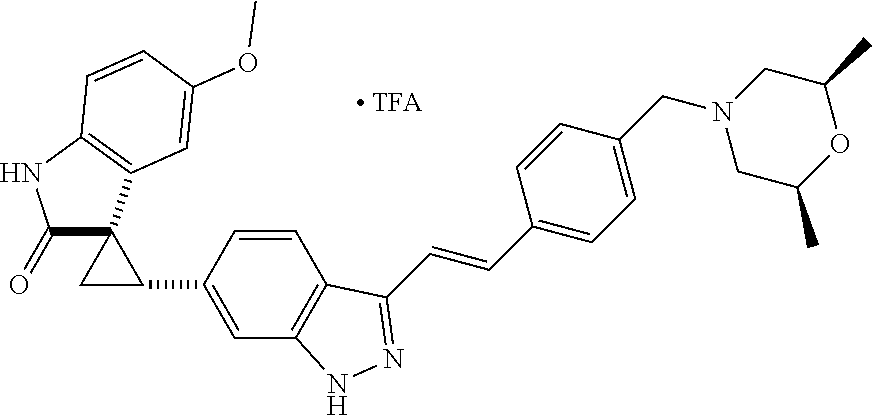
C12=C(C=C(C3CC34C(=O)NC3=C4C=C(OC)C=C3)C=C1)NN=C2C=CC1=CC=C(CN2CC(C)OC(C)C2)C=C1
